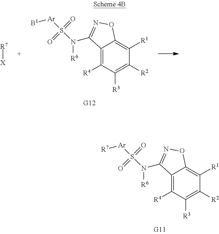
C12=C([R4])C([R3])=C([R2])C([R1])=C1ON=C2N([R6])S([Ar][R7])(=O)=O.C12=C([R4])C([R3])=C([R2])C([R1])=C1ON=C2N([R6])S([Ar][B1])(=O)=O.[R7][X]
